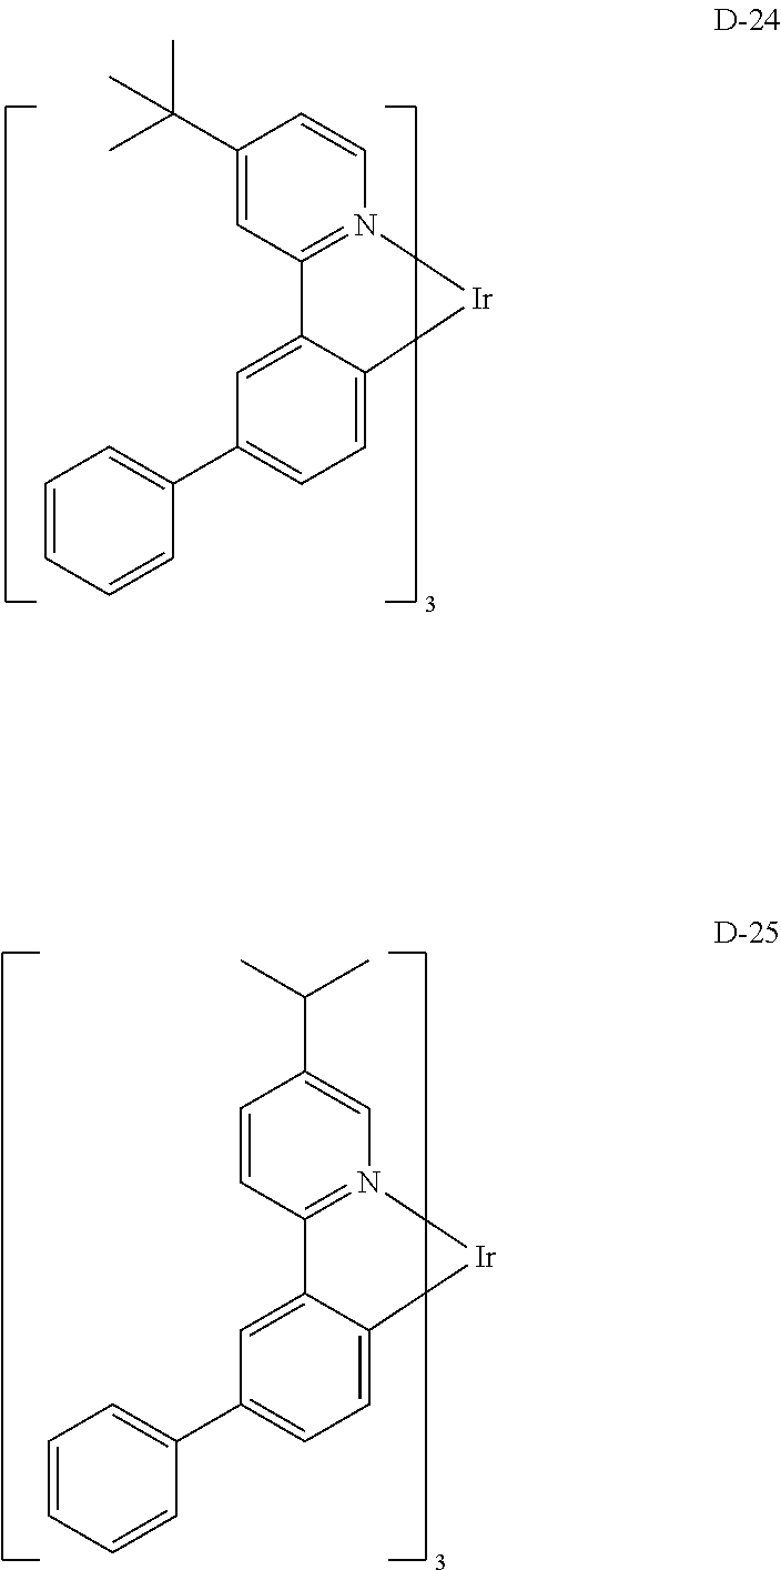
C1=C2C(=CC=C1C1=CC=CC=C1)[Ir]N1=C2C=C(C(C)(C)C)C=C1.C1=C2C(=CC=C1C1=CC=CC=C1)[Ir]N1=C2C=CC(C(C)C)=C1
